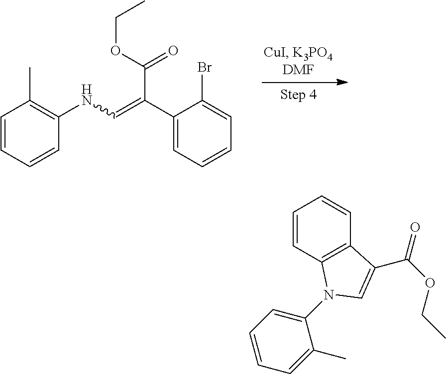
C1=CC=CC(NC=C(C2=CC=CC=C2Br)C(OCC)=O)=C1C.C1=CC2=C(C=C1)C(C(OCC)=O)=CN2C1=CC=CC=C1C
